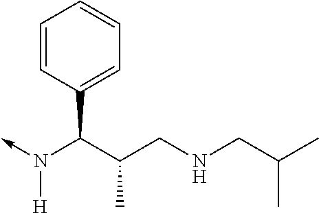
C(N(->C)[H])(C1=CC=CC=C1)C(CNCC(C)C)C
